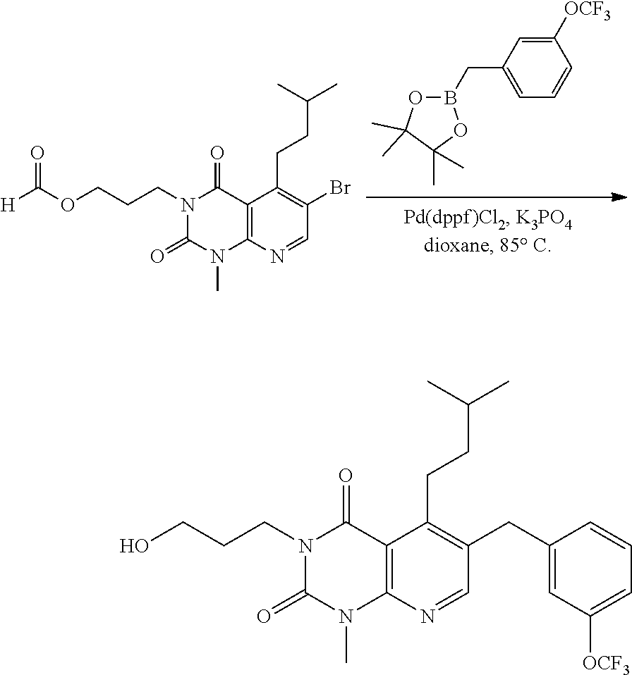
[H]C(OCCCN1C(=O)N(C)C2=C(C1=O)C(CCC(C)C)=C(Br)C=N2)=O.C(C1=CC=CC([OCF3])=C1)B1OC(C)(C)C(C)(C)O1.OCCCN1C(=O)N(C)C2=C(C1=O)C(CCC(C)C)=C(CC1=CC([OCF3])=CC=C1)C=N2
